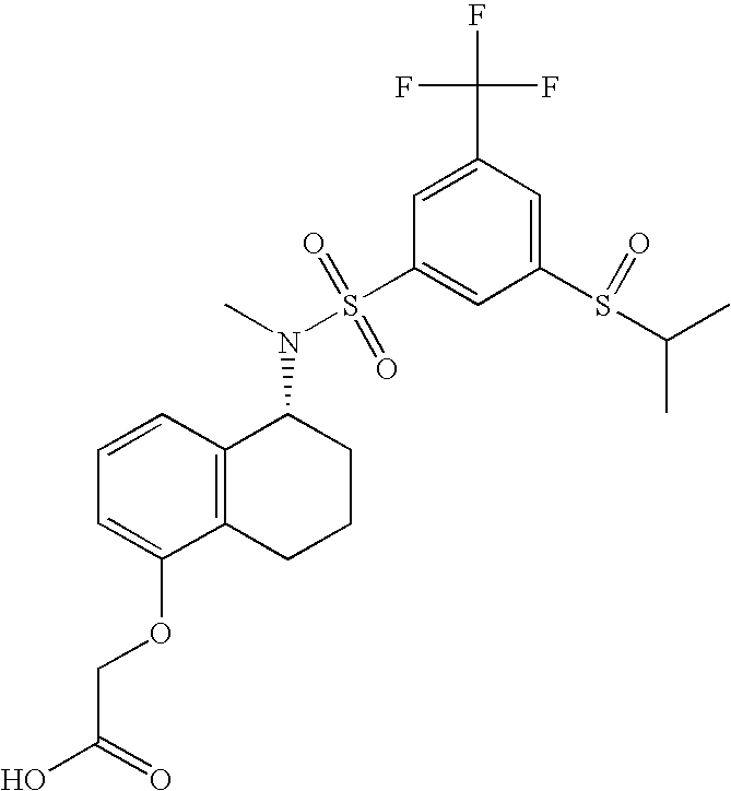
C1=CC=C(OCC(O)=O)C2=C1C(N(S(C1=CC(S(C(C)C)=O)=CC(C(F)(F)F)=C1)(=O)=O)C)CCC2
